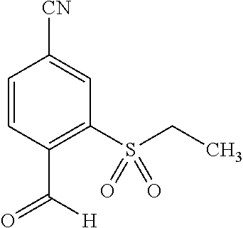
C1=CC(C(=O)[H])=C(S(CC)(=O)=O)C=C1[CN]
